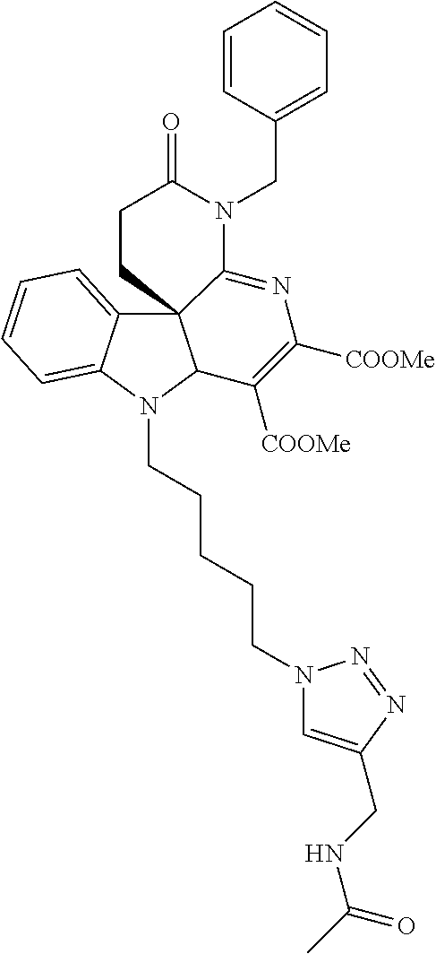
C12=CC=CC=C1N(CCCCCN1C=C(CNC(=O)C)N=N1)C1C23C(=NC([COOMe])=C1[COOMe])N(CC1=CC=CC=C1)C(=O)CC3
